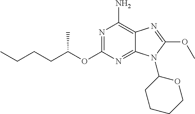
N1=C(OC(CCCC)C)N=C2C(=C1N)N=C(OC)N2C1CCCCO1
